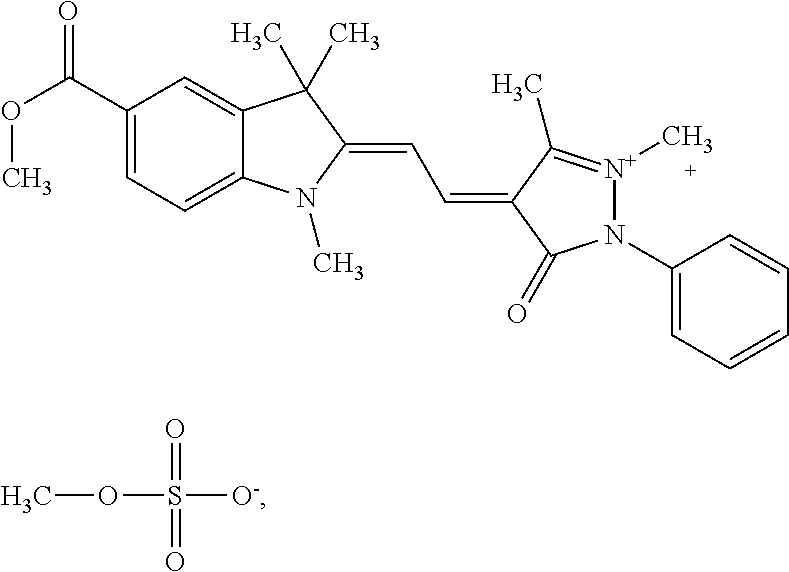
C1(C(OC)=O)=CC=C2C(=C1)C(C)(C)C(=CC=C1C(=O)N(C3=CC=CC=C3)[N+](C)=C1C)N2C.COS([O-])(=O)=O
